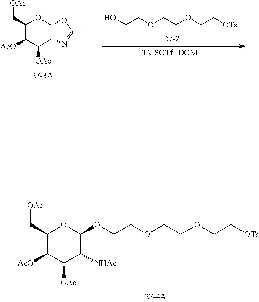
C1(C[OAc])C([AcO])C([OAc])C([NHAc])C(OCCOCCOCC[OTs])O1.C1(C[OAc])C([AcO])C([OAc])C2C(O1)OC(C)=N2.OCCOCCOCC[OTs]
